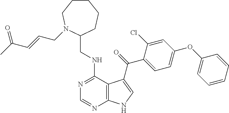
C1=CC=CC(OC2=CC=C(C(=O)C3=CNC4=C3C(NCC3CCCCCN3CC=CC(C)=O)=NC=N4)C(Cl)=C2)=C1
